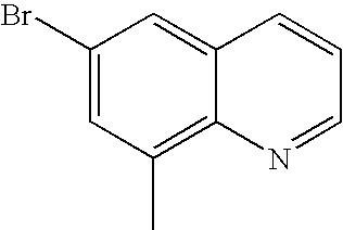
C1(Br)=CC(C)=C2C(=C1)C=CC=N2
